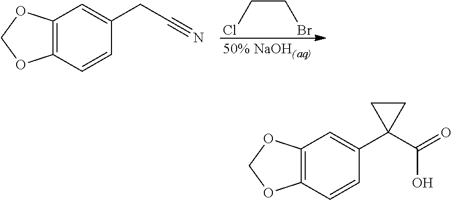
C12=C(C=CC(CC#N)=C1)OCO2.ClCCBr.C12=C(C=CC(C3(C(O)=O)CC3)=C1)OCO2
